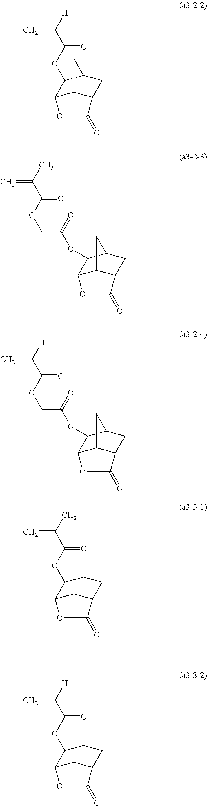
O(C(C([H])=C)=O)C1C2C3C(CC1C3)C(=O)O2.C12C3C(CC(C1OC(=O)COC(=O)C(C)=C)C3)C(=O)O2.C12C3C(CC(C1OC(=O)COC(=O)C([H])=C)C3)C(=O)O2.O(C(C(C)=C)=O)C1C2CC(CC1)C(=O)O2.O(C(C([H])=C)=O)C1C2CC(CC1)C(=O)O2
